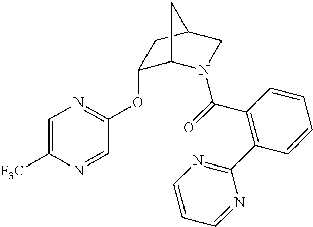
C(=O)(C1=C(C2=NC=CC=N2)C=CC=C1)N1C2C(OC3=NC=C([F3C])N=C3)CC(C1)C2
